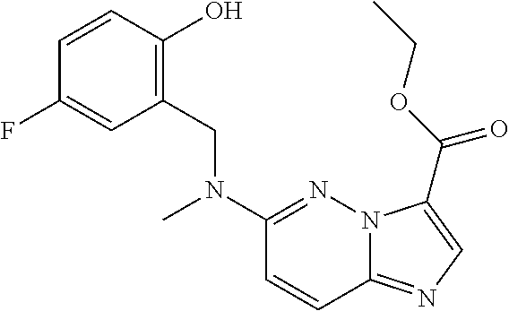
C1=CC(O)=C(CN(C2=NN3C(=NC=C3C(OCC)=O)C=C2)C)C=C1F
